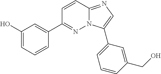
C1(O)=CC=CC(C2=NN3C(=NC=C3C3=CC=CC(CO)=C3)C=C2)=C1
